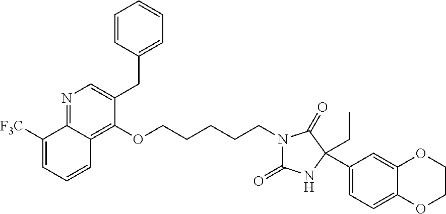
N1=C2C(=C(OCCCCCN3C(=O)NC(C4=CC=C5C(=C4)OCCO5)(CC)C3=O)C(CC3=CC=CC=C3)=C1)C=CC=C2[F3C]
